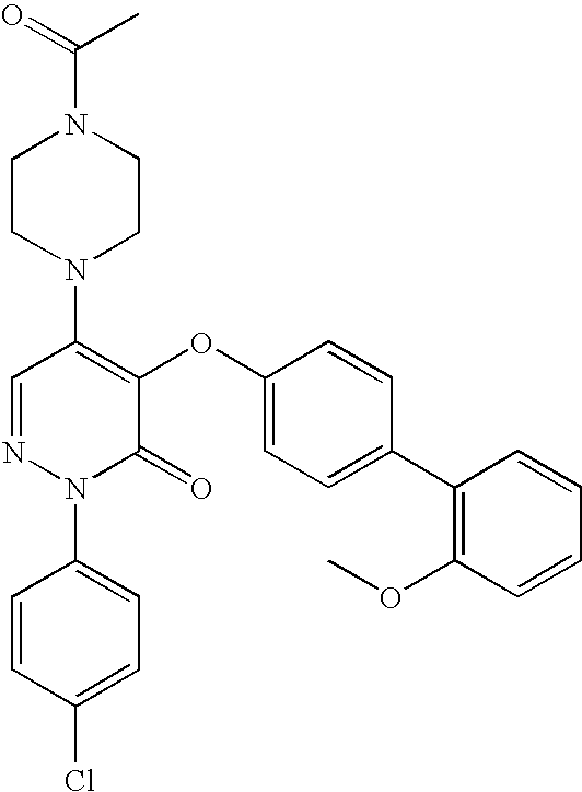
N1(C2=C(OC3=CC=C(C4=C(OC)C=CC=C4)C=C3)C(=O)N(C3=CC=C(Cl)C=C3)N=C2)CCN(C(C)=O)CC1
